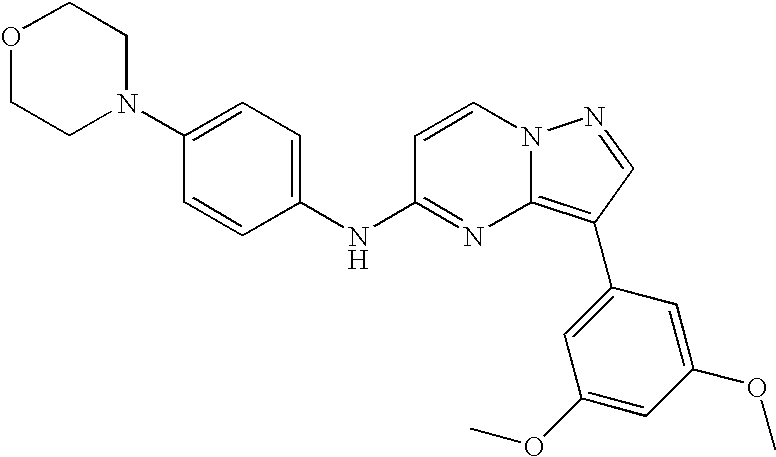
O1CCN(C2=CC=C(NC3=NC4=C(C5=CC(OC)=CC(OC)=C5)C=NN4C=C3)C=C2)CC1
